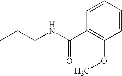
CCCNC(=O)C1=C(OC)C=CC=C1
